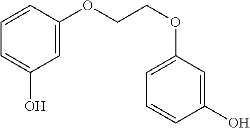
C1=CC(OCCOC2=CC=CC(O)=C2)=CC(O)=C1
